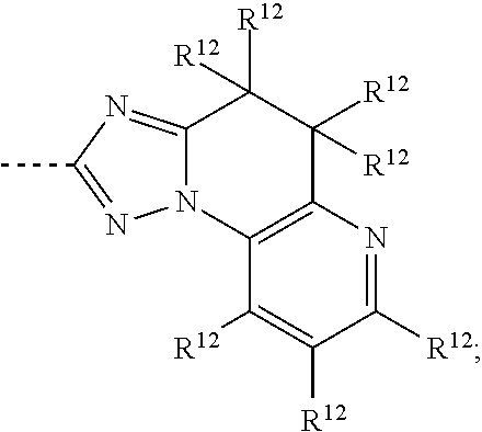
C12=C(C([R12])=C([R12])C([R12])=N1)N1C(=NC(C)=N1)C([R12])([R12])C2([R12])[R12]
